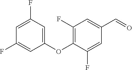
C1=C(F)C=C(OC2=C(F)C=C(C=O)C=C2F)C=C1F
